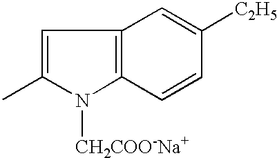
C1=C(C)N([CH2COO-Na+])C2=C1C=C([C2H5])C=C2
